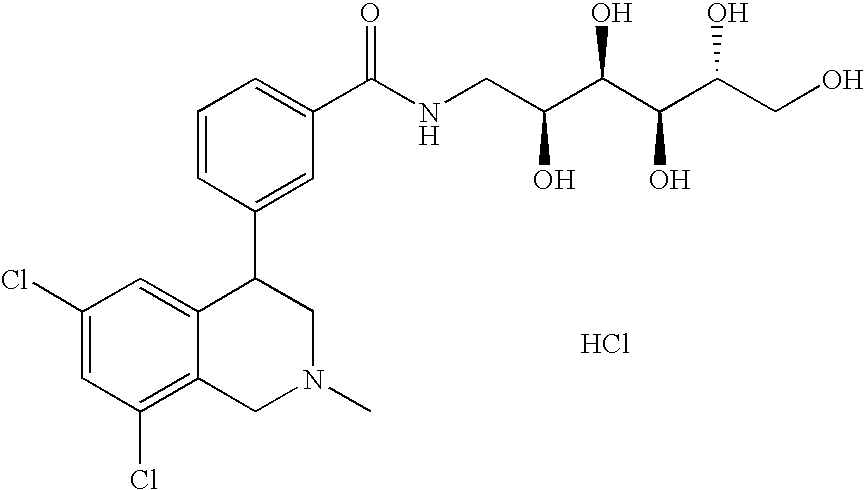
C1(Cl)=CC(Cl)=C2C(=C1)C(C1=CC(C(NCC(C(C(C(CO)O)O)O)O)=O)=CC=C1)CN(C)C2.Cl
